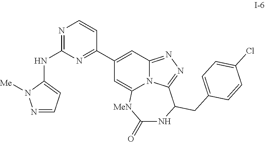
C1(C2=NC(NC3=CC=NN3[Me])=NC=C2)=CC2=NN=C3N2C(=C1)[MeN]C(=O)NC3CC1=CC=C(Cl)C=C1
